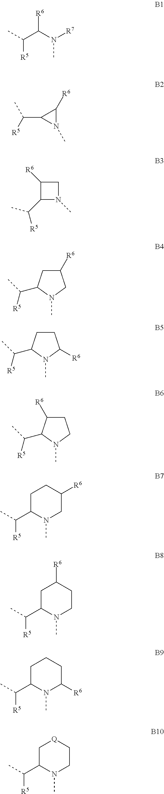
C(C(N([R7])C)[R6])(C)[R5].C(C1N(C)C1[R6])([R5])C.C1([R6])C(C(C)[R5])N(C)C1.C1([R6])CC(C(C)[R5])N(C)C1.C1CC(C(C)[R5])N(C)C1[R6].C1C([R6])C(C(C)[R5])N(C)C1.C1C(C(C)[R5])N(C)CC([R6])C1.C1C(C(C)[R5])N(C)CCC1[R6].C1C(C(C)[R5])N(C)C([R6])CC1.C1C(C(C)[R5])N(C)CC[Q]1
